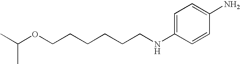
C1=C(NCCCCCCOC(C)C)C=CC(N)=C1
